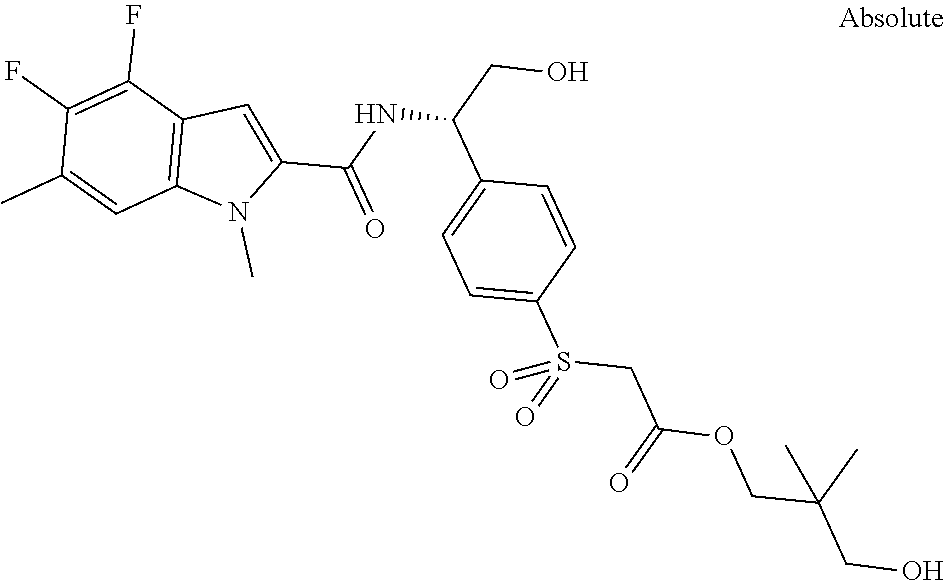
C1(F)=C(F)C2=C(C=C1C)N(C)C(C(NC(C1=CC=C(S(=O)(CC(OCC(CO)(C)C)=O)=O)C=C1)CO)=O)=C2
